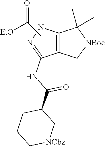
O=C(C1C[NCbz]CCC1)NC1=NNC2=C1C[NBoc]C2(C)C.C(C)(=O)[EtO]
